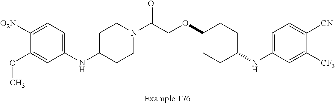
N(C1=CC=C([O2N])C(OC)=C1)C1CCN(C(COC2CCC(NC3=CC=C([CN])C([CF3])=C3)CC2)=O)CC1
